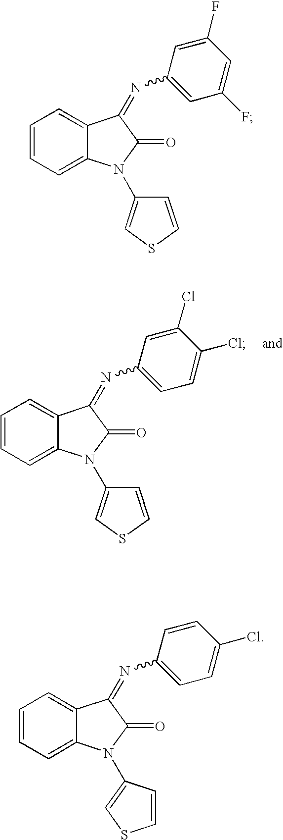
C1=CC=C2C(=C1)C(=NC1=CC=C(Cl)C(Cl)=C1)C(=O)N2C1=CSC=C1.C1=CC=C2C(=C1)C(=NC1=CC(F)=CC(F)=C1)C(=O)N2C1=CSC=C1.C1=CC=C2C(=C1)C(=NC1=CC=C(Cl)C=C1)C(=O)N2C1=CSC=C1
